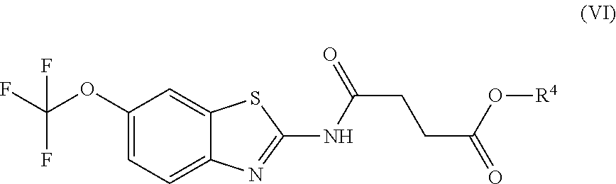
C1(OC(F)(F)F)=CC=C2C(=C1)SC(NC(=O)CCC(=O)O[R4])=N2
